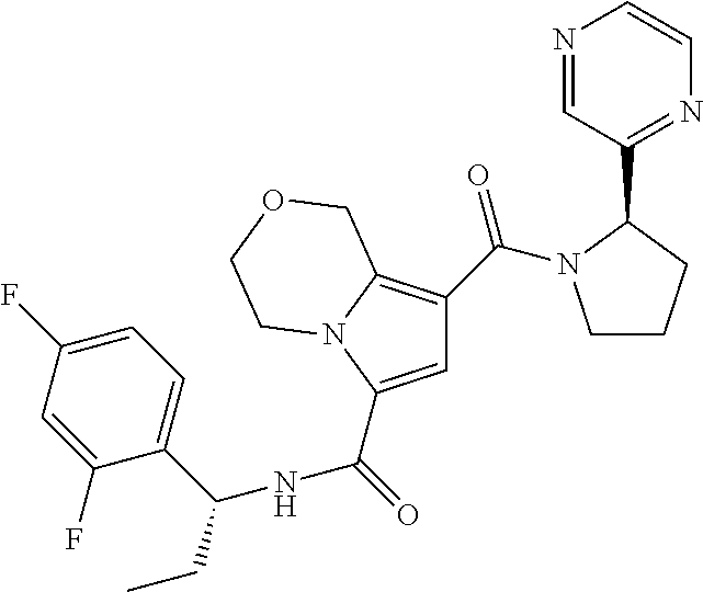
C1=C(C(=O)[NH]C(CC)C2=CC=C(F)C=C2F)N2C(=C1C(=O)N1CCCC1C1=NC=CN=C1)COCC2
